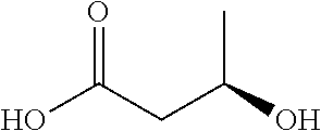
OC(CC(O)C)=O
